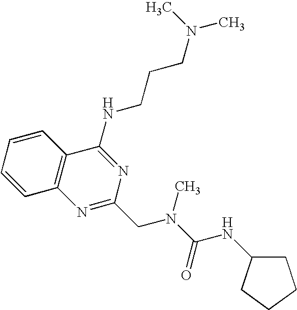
C1=CC2=C(C=C1)C(NCCCN(C)C)=NC(CN(C(=O)NC1CCCC1)C)=N2
